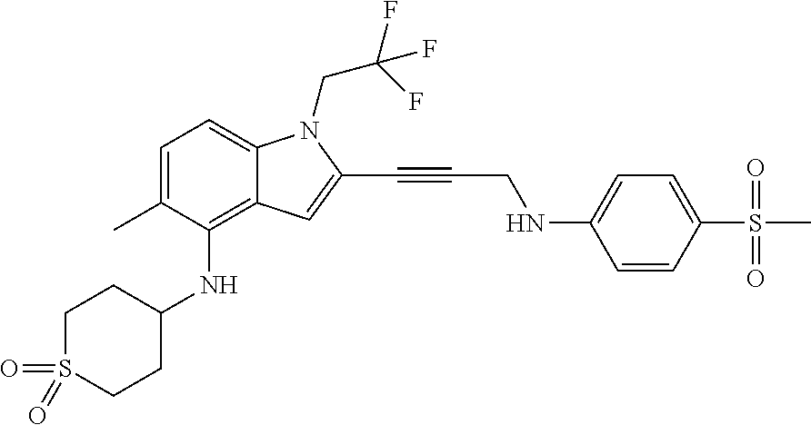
C1=C(C)C(NC2CCS(=O)(=O)CC2)=C2C(=C1)N(CC(F)(F)F)C(C#CCNC1=CC=C(S(C)(=O)=O)C=C1)=C2
